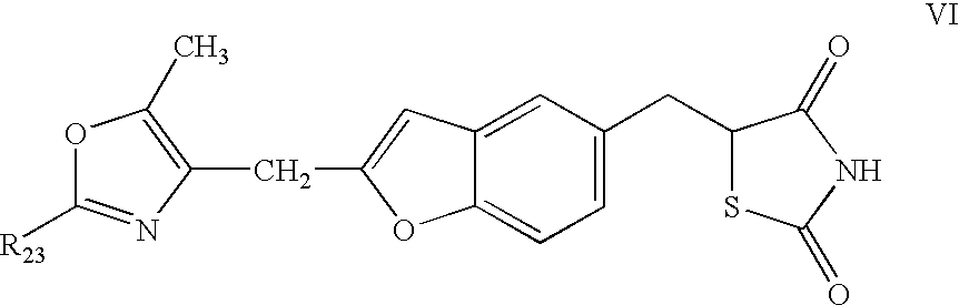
O1C([R23])=NC(CC2=CC3=CC(CC4SC(=O)NC4=O)=CC=C3O2)=C1C
